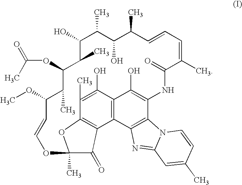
C12=C3C(O)=C(C)C4=C1C(=O)C(C)(OC=CC(OC)C(C)C(OC(=O)C)C(C)C(O)C(C)C(O)C(C)C=CC=C(C)C(=O)NC(=C3O)C1=C2N=C2N1C=CC(C)=C2)O4
